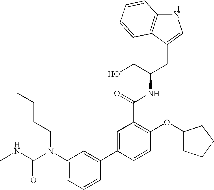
C12=C(C(CC(CO)NC(=O)C3=C(OC4CCCC4)C=CC(C4=CC(N(C(NC)=O)CCCC)=CC=C4)=C3)=CN1)C=CC=C2
